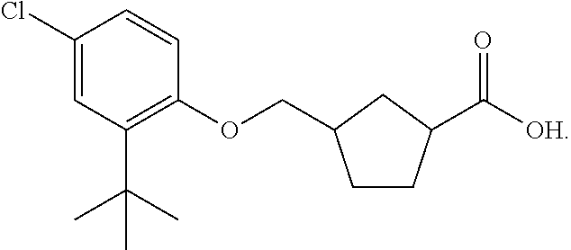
C1(Cl)=CC(C(C)(C)C)=C(OCC2CCC(C([OH])=O)C2)C=C1
